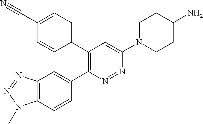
C1(C2=C(C3=CC=C(C#N)C=C3)C=C(N3CCC(N)CC3)N=N2)=CC2=C(C=C1)N(C)N=N2
